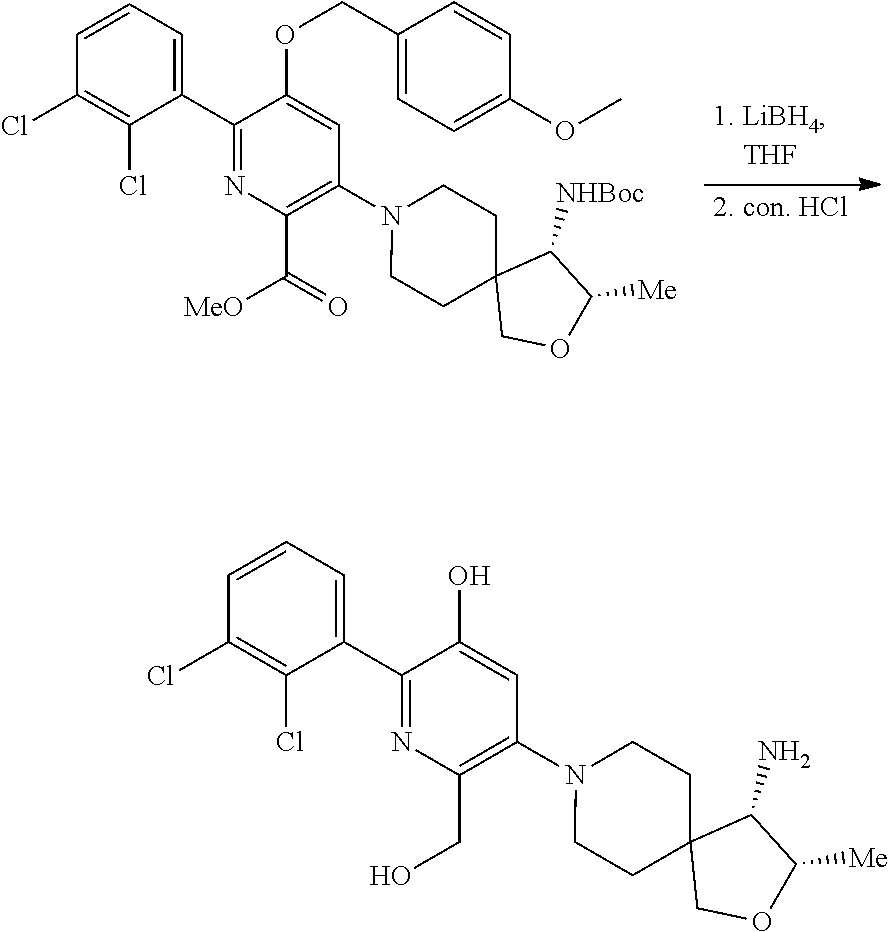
C1(C2=CC=CC(Cl)=C2Cl)=NC(C(=O)[MeO])=C(N2CCC3(CC2)COC([Me])C3[NHBoc])C=C1OCC1=CC=C(OC)C=C1.C1(C2=CC=CC(Cl)=C2Cl)=NC(CO)=C(N2CCC3(CC2)COC([Me])C3N)C=C1O
